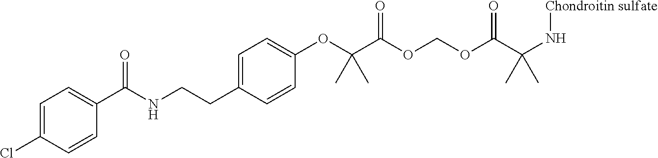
C1=C(Cl)C=CC(C(NCCC2=CC=C(OC(C(OCOC(C(N[Chondroitin sulfate])(C)C)=O)=O)(C)C)C=C2)=O)=C1
